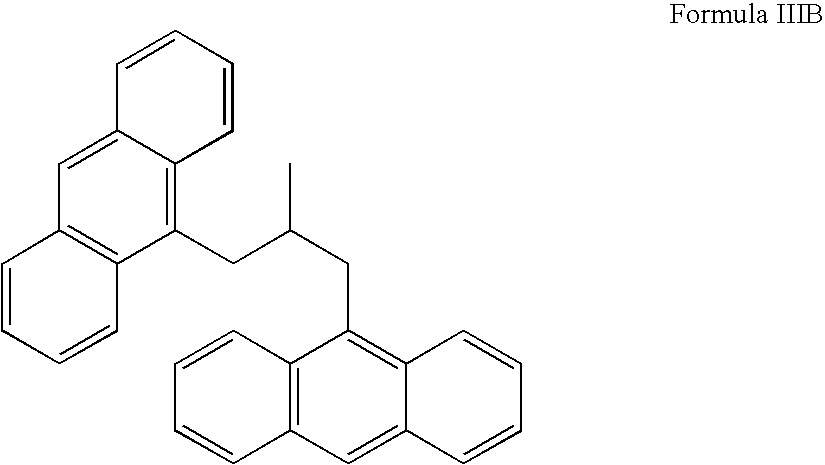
C1=CC=CC2=C(CC(CC3=C4C(=CC5=C3C=CC=C5)C=CC=C4)C)C3=C(C=C12)C=CC=C3
